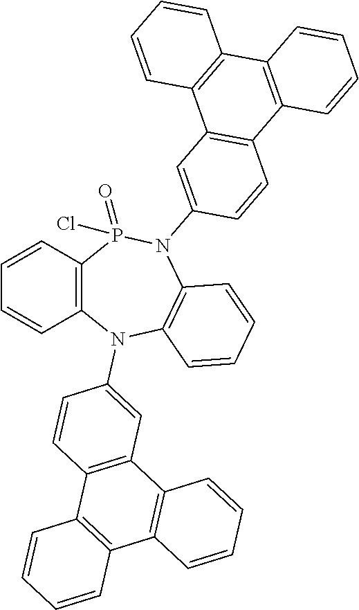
C12=C(C=CC=C1)P(Cl)(=O)N(C1=CC3=C(C=C1)C1=C(C4=C3C=CC=C4)C=CC=C1)C1=C(N2C2=CC3=C(C=C2)C2=C(C4=C3C=CC=C4)C=CC=C2)C=CC=C1
